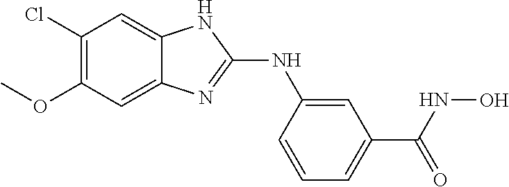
C1(Cl)=C(OC)C=C2C(=C1)NC(NC1=CC(C(=O)NO)=CC=C1)=N2
